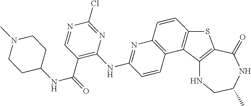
C12=C(C(=O)NC(C)CN1)SC1=C2C2=C(C=C1)N=C(NC1=C(C(=O)NC3CCN(C)CC3)C=NC(Cl)=N1)C=C2
